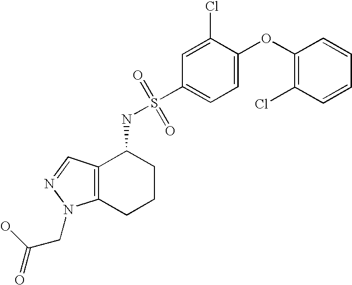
C1(OC2=C(Cl)C=CC=C2)=CC=C(S(NC2C3=C(CCC2)N(CC(=O)O)N=C3)(=O)=O)C=C1Cl
